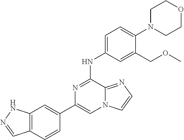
C1(C2=CC3=C(C=C2)C=NN3)=CN2C(=NC=C2)C(NC2=CC=C(N3CCOCC3)C(COC)=C2)=N1
